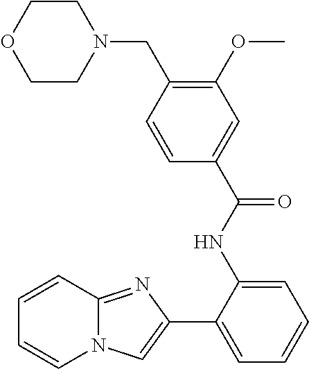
C1=CC2=NC(C3=CC=CC=C3NC(C3=CC(OC)=C(CN4CCOCC4)C=C3)=O)=CN2C=C1
